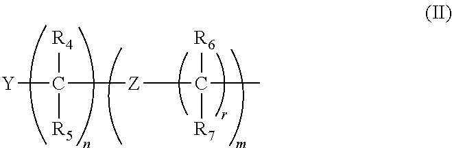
[Y]C([Z]C(C)([R6])[R7])([R4])[R5]
